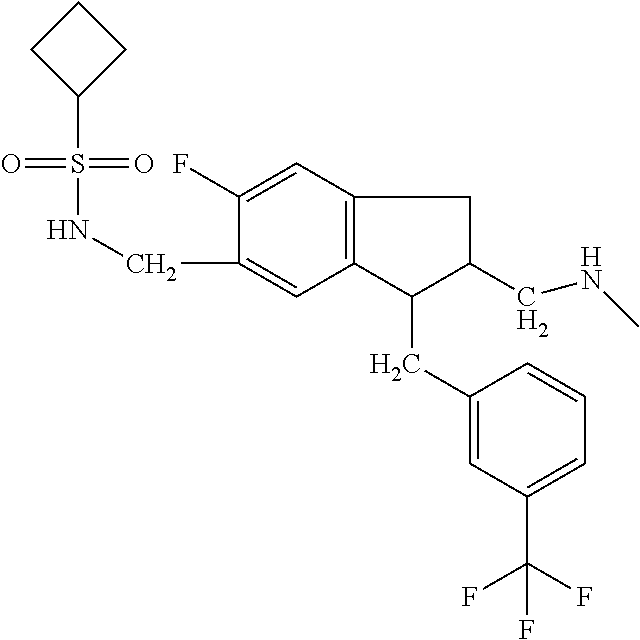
S(=O)(=O)(NCC1=CC2=C(C=C1F)CC(CNC)C2CC1=CC(C(F)(F)F)=CC=C1)C1CCC1
